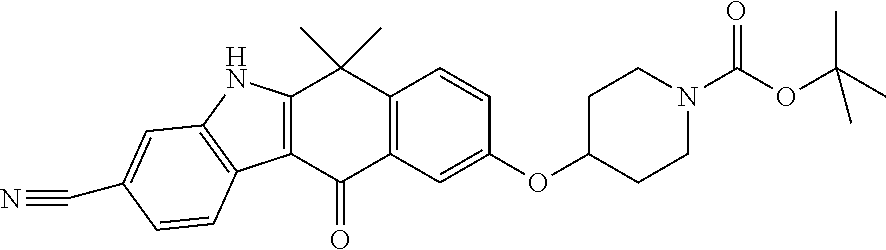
C12=C(C(=O)C3=C(C1(C)C)C=CC(OC1CCN(C(OC(C)(C)C)=O)CC1)=C3)C1=C(N2)C=C(C#N)C=C1
